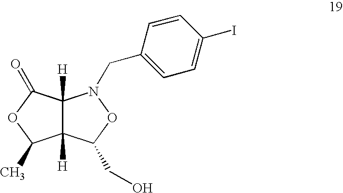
C12([H])C([H])(C(=O)OC1C)N(CC1=CC=C(I)C=C1)OC2CO
